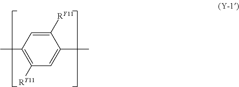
C1(C)=C([RY11])C=C(C)C([RY11])=C1
